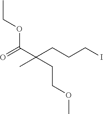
CCOC(C(CCCI)(C)CCOC)=O
